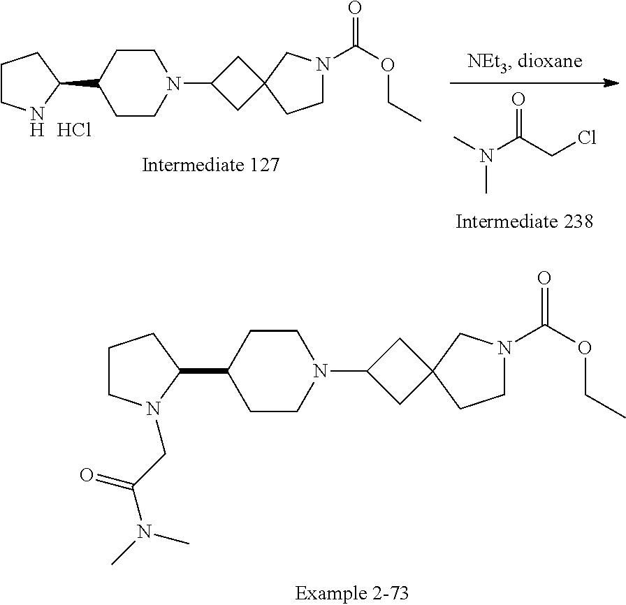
C1CN(C2CC3(C2)CCN(C(=O)OCC)C3)CCC1C1CCCN1.Cl.CN(C(CCl)=O)C.C1CN(C2CC3(C2)CCN(C(=O)OCC)C3)CCC1C1CCCN1CC(N(C)C)=O
